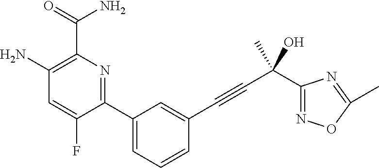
C1(N)=C(C(=O)N)N=C(C2=CC=CC(C#CC(C)(C3=NOC(C)=N3)O)=C2)C(F)=C1
